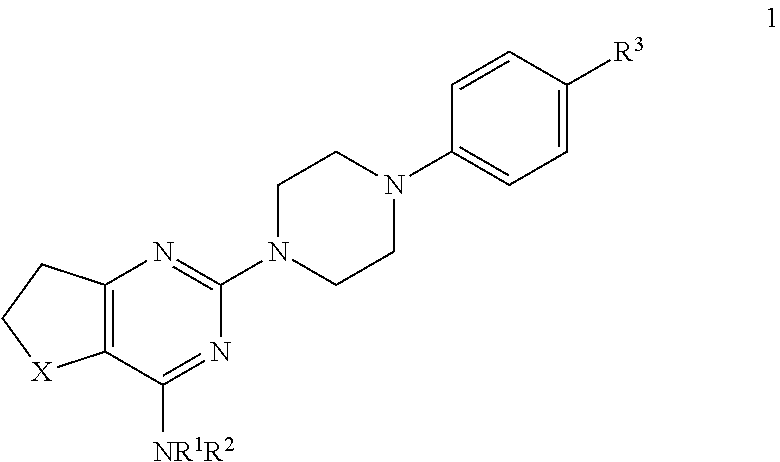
C12=C(C([NR1R2])=NC(N3CCN(C4=CC=C([R3])C=C4)CC3)=N1)[X]CC2
